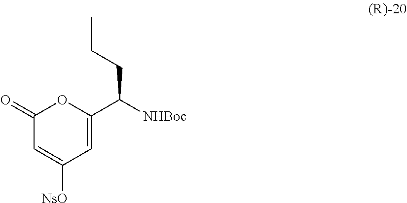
C1(=O)C=C([NsO])C=C(C([NHBoc])CCC)O1
